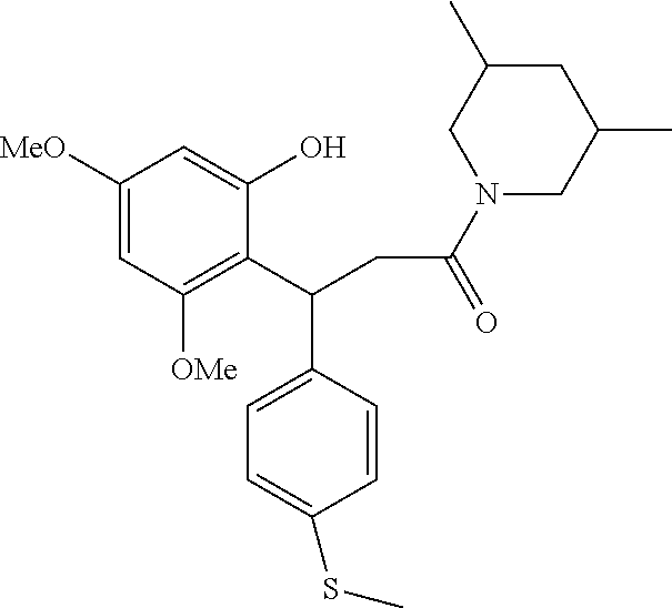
C1([MeO])=CC([OMe])=C(C(CC(N2CC(C)CC(C)C2)=O)C2=CC=C(SC)C=C2)C(O)=C1
